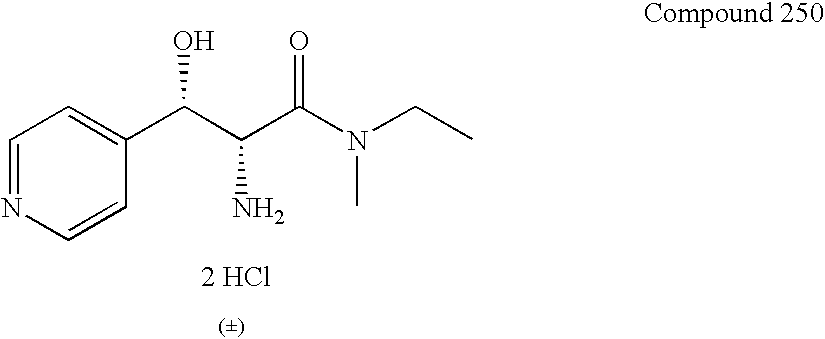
C1=NC=CC(C(C(C(N(CC)C)=O)N)O)=C1.[2 HCl]
